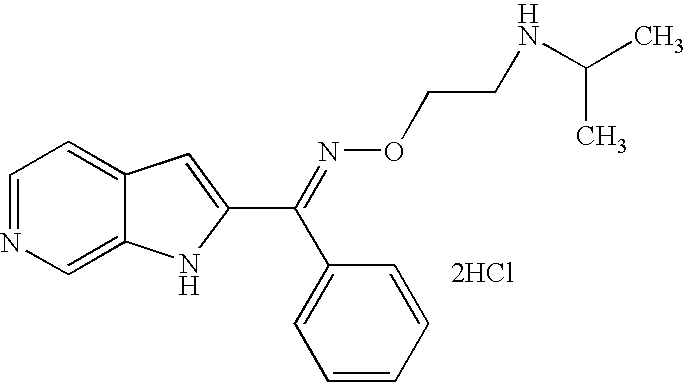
C1=NC=C2C(=C1)C=C(C(=NOCCNC(C)C)C1=CC=CC=C1)N2.[2HCl]
